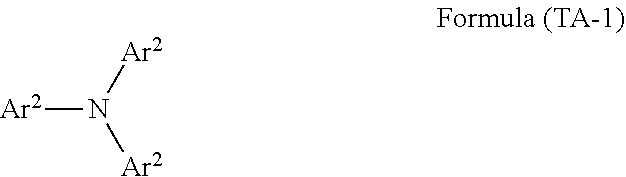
[Ar2]N([Ar2])[Ar2]
